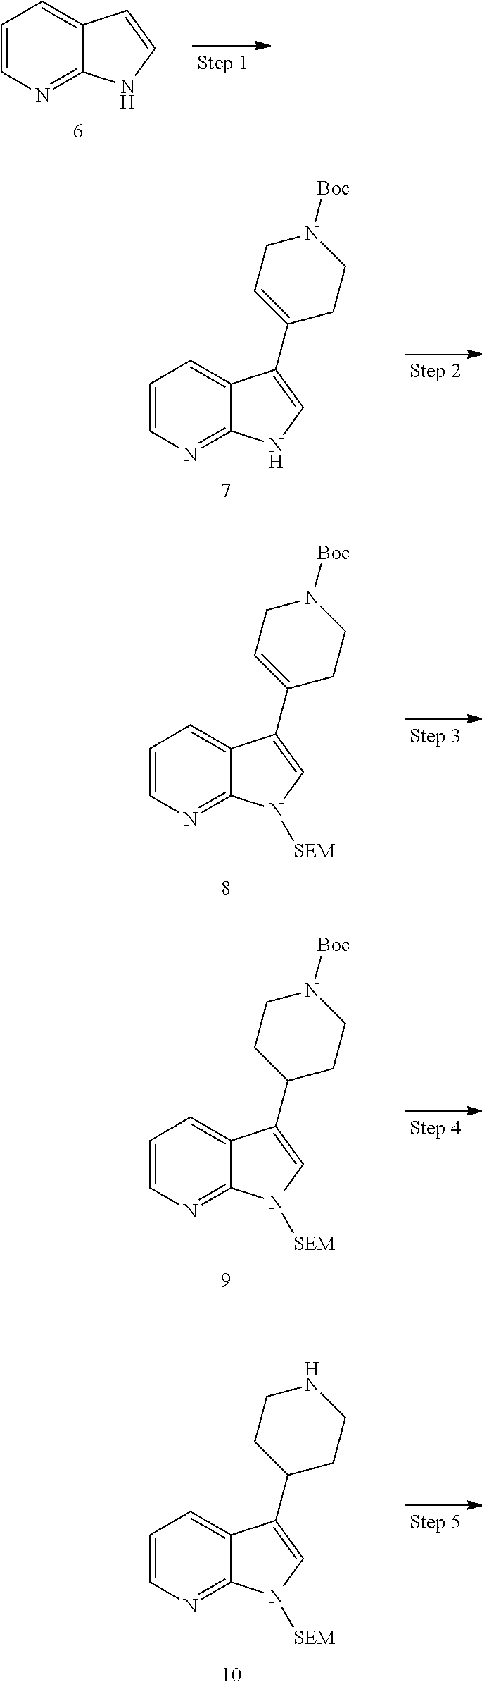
C1=CN=C2C(=C1)C=CN2.C1=CN=C2C(=C1)C(C1=CCN([Boc])CC1)=CN2.C1=CN=C2C(=C1)C(C1=CCN([Boc])CC1)=CN2[SEM].C1=CN=C2C(=C1)C(C1CCN([Boc])CC1)=CN2[SEM].C1=CN=C2C(=C1)C(C1CCNCC1)=CN2[SEM]
